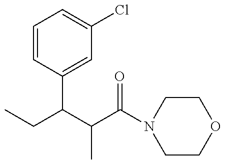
CCC(C(C(N1CCOCC1)=O)C)C1=CC(Cl)=CC=C1
